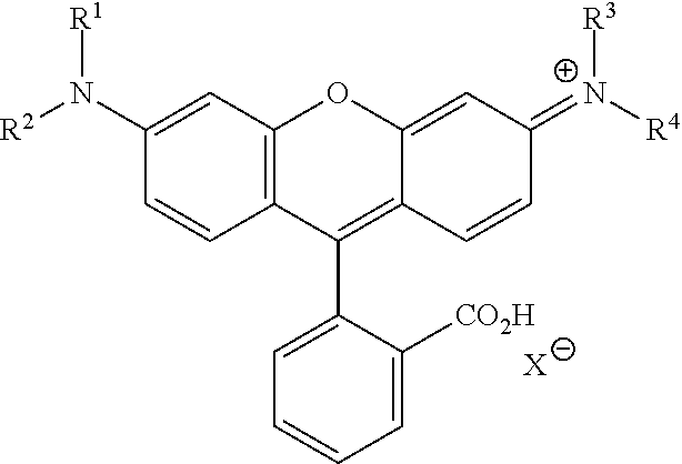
C1=C(N([R2])[R1])C=CC2=C1OC1=CC(=[N+]([R4])[R3])C=CC1=C2C1=CC=CC=C1[CO2H].[X]
